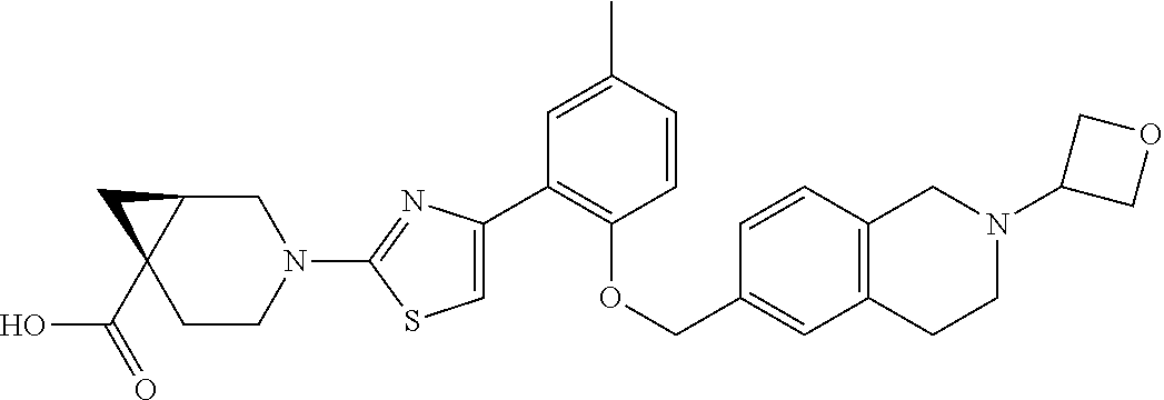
C1(C2=CSC(N3CC4C(C(=O)O)(CC3)C4)=N2)=C(OCC2=CC3=C(C=C2)CN(C2COC2)CC3)C=CC(C)=C1
